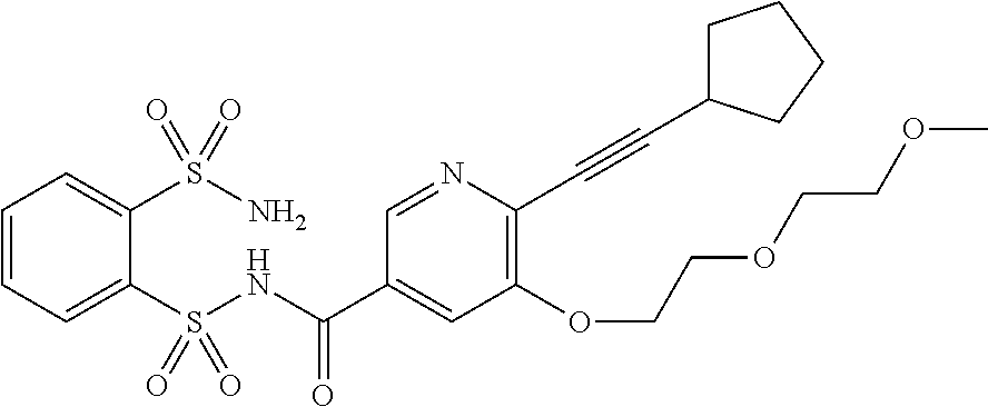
C1=CC=C(S(NC(C2=CC(OCCOCCOC)=C(C#CC3CCCC3)N=C2)=O)(=O)=O)C(S(N)(=O)=O)=C1
